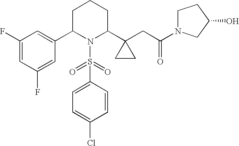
C1C(C2=CC(F)=CC(F)=C2)N(S(=O)(=O)C2=CC=C(Cl)C=C2)C(C2(CC(=O)N3CCC(O)C3)CC2)CC1
